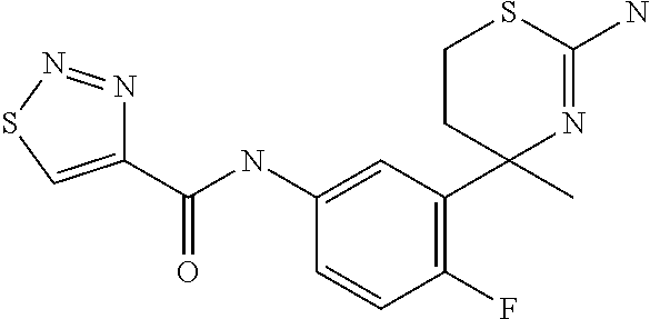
C1(C(NC2=CC(C3(C)N=C(N)SCC3)=C(F)C=C2)=O)=CSN=N1
